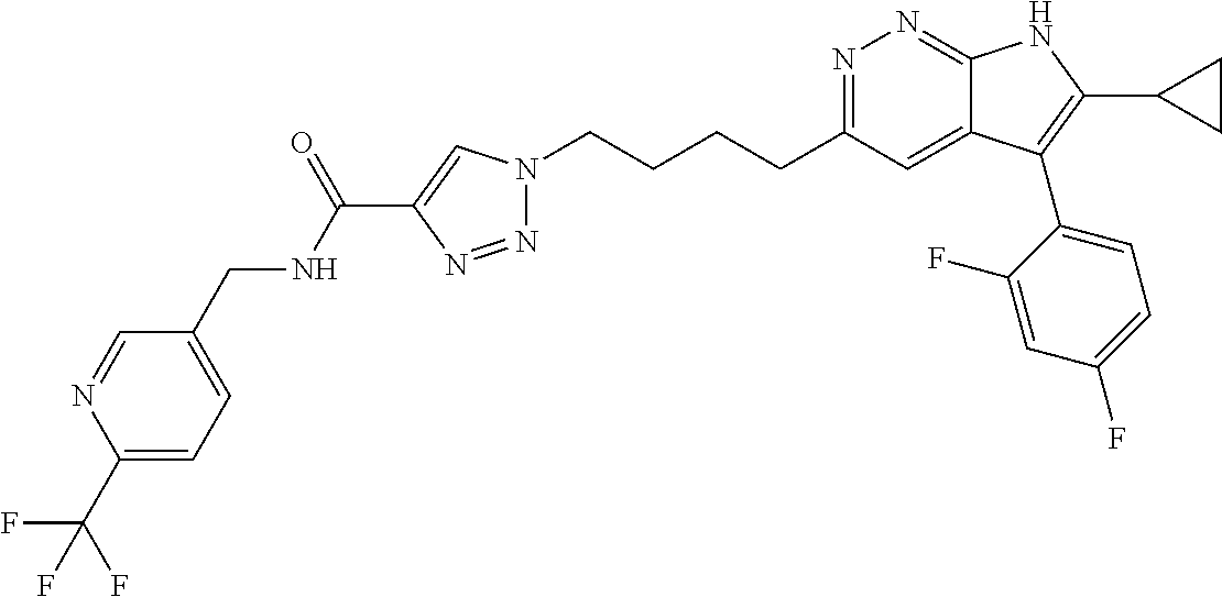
N1=C(CCCCN2N=NC(C(NCC3=CC=C(C(F)(F)F)N=C3)=O)=C2)C=C2C(=N1)NC(C1CC1)=C2C1=CC=C(F)C=C1F
